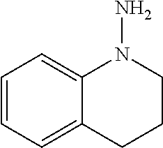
C1=CC=C2C(=C1)N(N)CCC2
